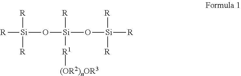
[R][Si](O[Si](O[Si]([R])([R])[R])([R])[R1][(OR2)nOR3])([R])[R]
